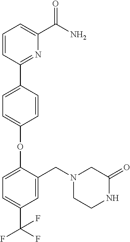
O(C1=CC=C(C2=NC(C(=O)N)=CC=C2)C=C1)C1=CC=C(C(F)(F)F)C=C1CN1CCNC(=O)C1
